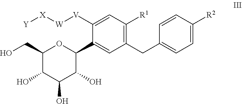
C1(CO)C(O)C(O)C(O)C(C2=CC(CC3=CC=C([R2])C=C3)=C([R1])C=C2[V][W][X][Y])O1
